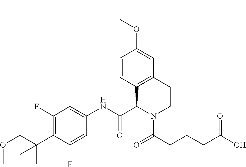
C1=CC2=C(C=C1OCC)CCN(C(CCCC(O)=O)=O)C2C(NC1=CC(F)=C(C(COC)(C)C)C(F)=C1)=O
